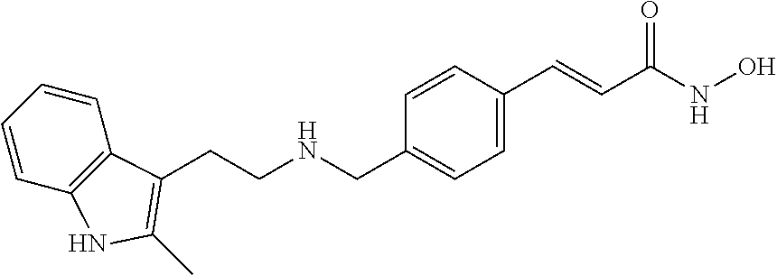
C1=CC=CC2=C1C(CCNCC1=CC=C(C=CC(NO)=O)C=C1)=C(C)N2
